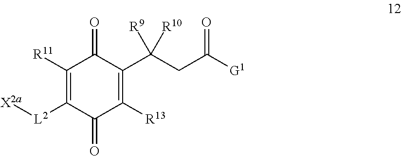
C1([R11])=C([L2][X2a])C(=O)C([R13])=C(C(CC([G1])=O)([R9])[R10])C1=O
